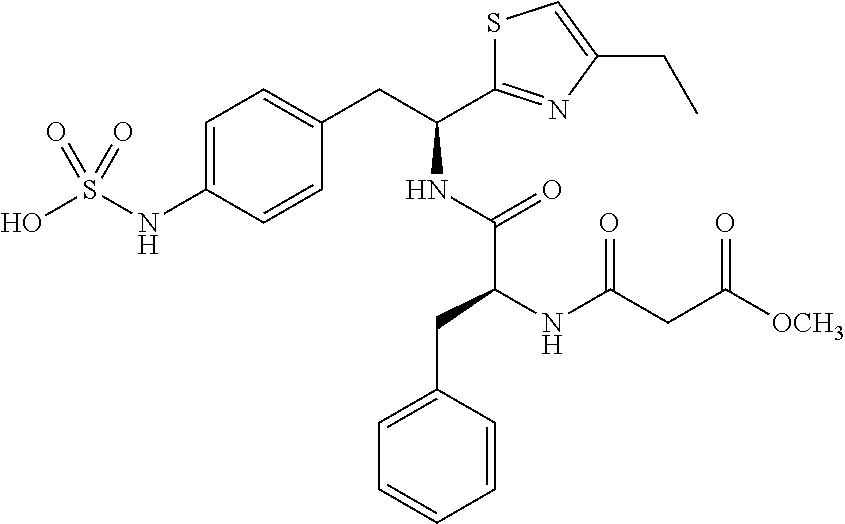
C1=C(NS(O)(=O)=O)C=CC(CC(C2=NC(CC)=CS2)NC(C(CC2=CC=CC=C2)NC(CC(=O)[OCH3])=O)=O)=C1
